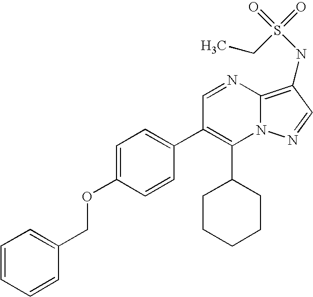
C1(C2CCCCC2)=C(C2=CC=C(OCC3=CC=CC=C3)C=C2)C=NC2=C(NS(CC)(=O)=O)C=NN12
